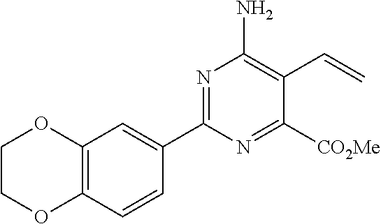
C1(C2=NC(N)=C(C=C)C([CO2Me])=N2)=CC2=C(C=C1)OCCO2
